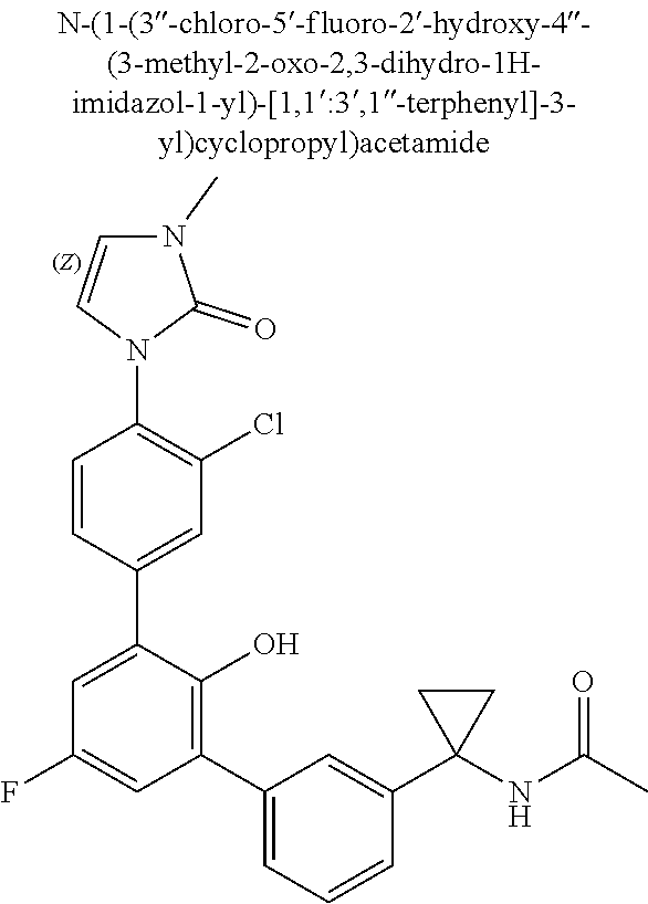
O=C(NC1(C2=CC(C3=C(O)C(C4=CC(Cl)=C(N5C=CN(C)C5=O)C=C4)=CC(F)=C3)=CC=C2)CC1)C
